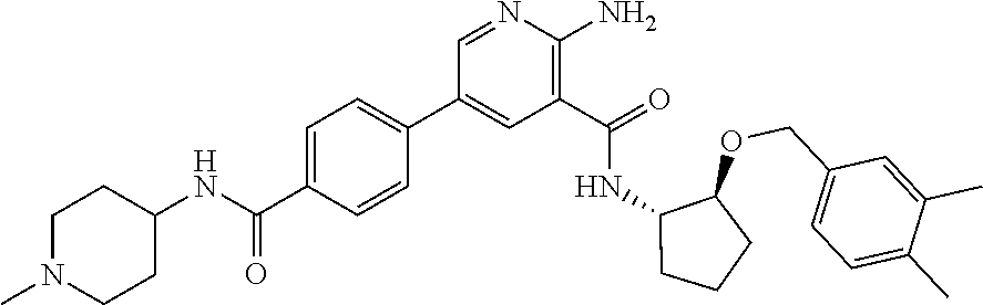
C1=NC(N)=C(C(=O)NC2C(OCC3=CC=C(C)C(C)=C3)CCC2)C=C1C1=CC=C(C(=O)NC2CCN(C)CC2)C=C1
